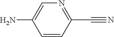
C1=CC(C#N)=NC=C1N
